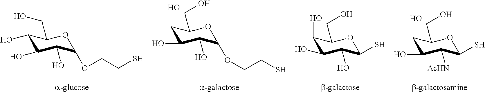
C1(O)C(O)C(O)C(OCCS)OC1CO.C1(O)C(O)C(O)C(OCCS)OC1CO.C1(O)C(O)C(O)C(S)OC1CO.C1(O)C(O)C([AcHN])C(S)OC1CO
